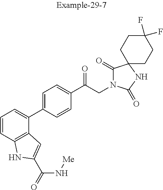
C1(C(CN2C(=O)C3(NC2=O)CCC(F)(F)CC3)=O)=CC=C(C2=CC=CC3=C2C=C(C(=O)N[Me])N3)C=C1
